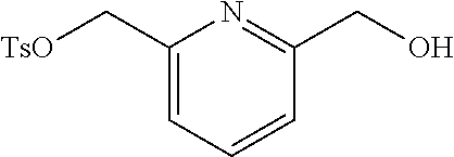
C1(C[TsO])=CC=CC(CO)=N1
